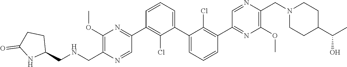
C1(OC)=C(CNCC2CCC(=O)N2)N=CC(C2=C(Cl)C(C3=CC=CC(C4=NC(OC)=C(CN5CCC(C(C)O)CC5)N=C4)=C3Cl)=CC=C2)=N1
